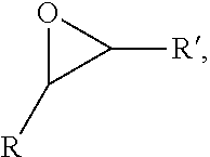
O1C([R])C1[R]
